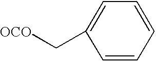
C1=CC=CC=C1C[OCO]
